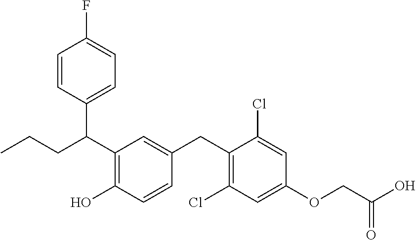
C(C1=C(O)C=CC(CC2=C(Cl)C=C(OCC(O)=O)C=C2Cl)=C1)(C1=CC=C(F)C=C1)CCC
